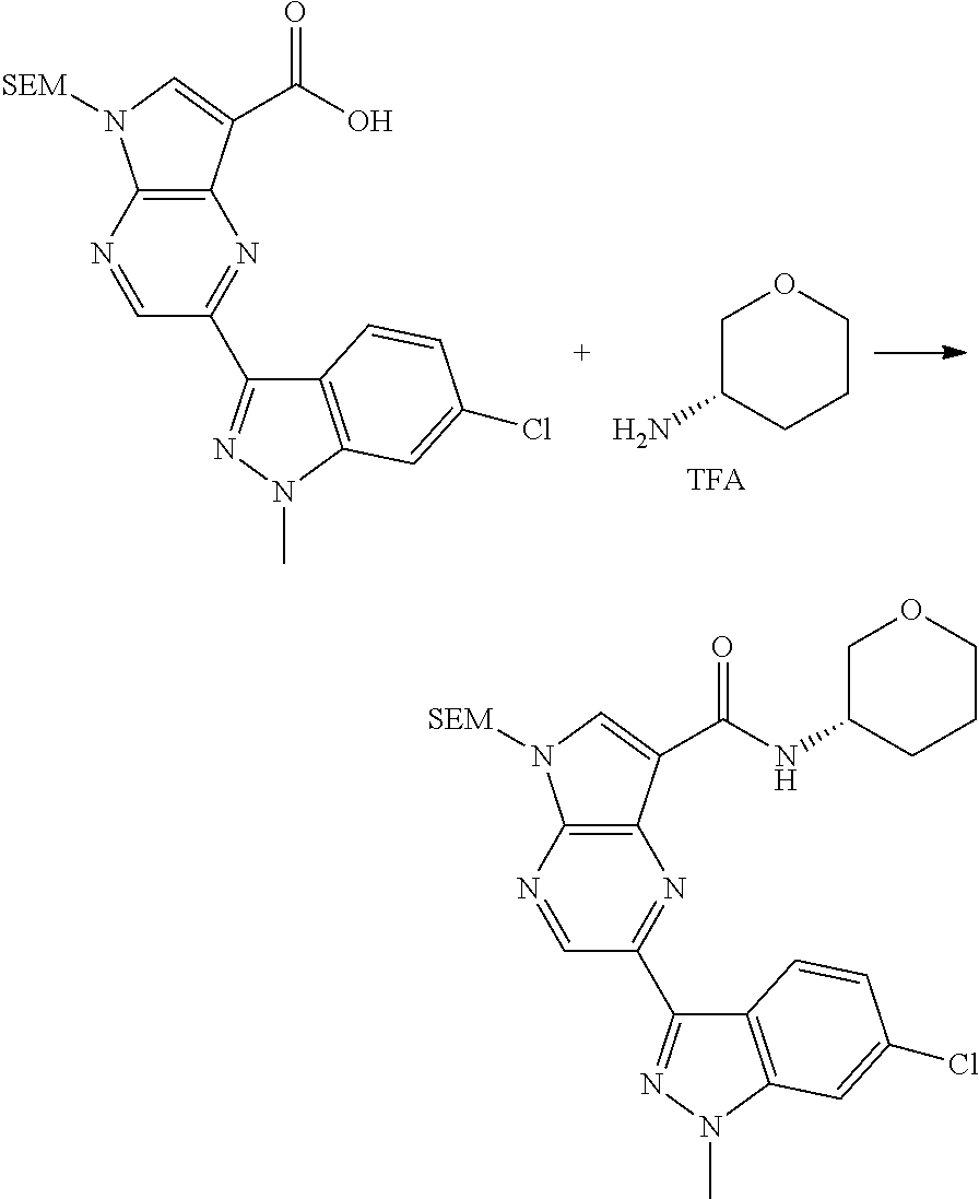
C12=C(N=CC(C3=NN(C)C4=C3C=CC(Cl)=C4)=N1)N([SEM])C=C2C(=O)O.C1C(N)CCCO1.C12=C(N=CC(C3=NN(C)C4=C3C=CC(Cl)=C4)=N1)N([SEM])C=C2C(=O)NC1CCCOC1
